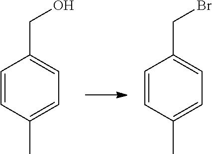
C1=CC(C)=CC=C1CO.C1=CC(C)=CC=C1CBr
